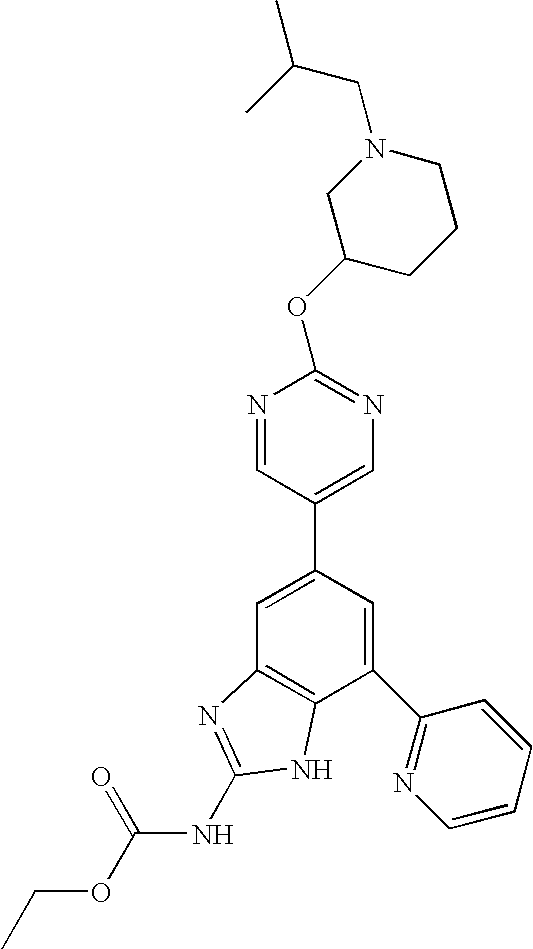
N1=CC(C2=CC3=C(C(C4=NC=CC=C4)=C2)NC(NC(OCC)=O)=N3)=CN=C1OC1CCCN(CC(C)C)C1
